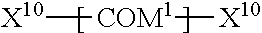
[X10][COM1][X10]
